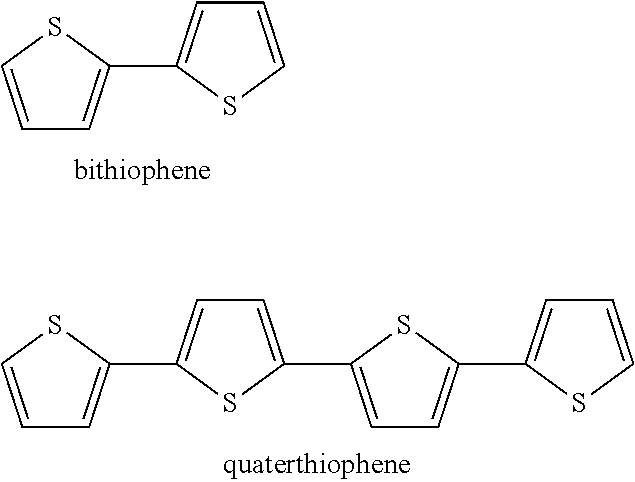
C1=CSC(C2=CC=CS2)=C1.C1=CSC(C2=CC=C(C3=CC=C(C4=CC=CS4)S3)S2)=C1
